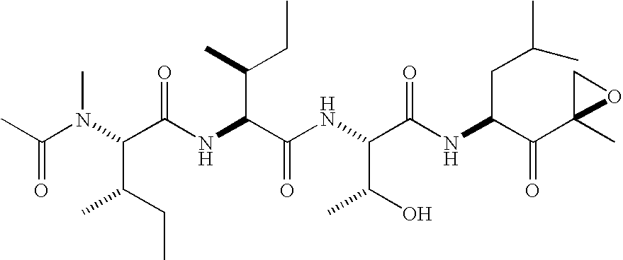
CC(N(C(C(NC(C(NC(C(NC(C(C1(C)OC1)=O)CC(C)C)=O)C(O)C)=O)C(C)CC)=O)C(CC)C)C)=O
